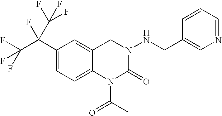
C1(C(C(F)(F)F)(F)C(F)(F)F)=CC=C2C(=C1)CN(NCC1=CN=CC=C1)C(=O)N2C(C)=O
